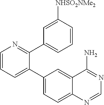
C1=CC=C(C2=CC=C3C(=C2)C(N)=NC=N3)C(C2=CC=CC([NHSO2NMe2])=C2)=N1
